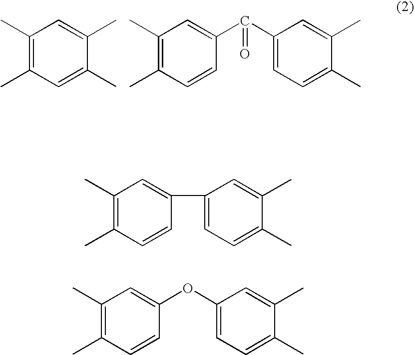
C1(C)=C(C)C=C(C)C(C)=C1.C1(C)=C(C)C=CC(C(C2=CC=C(C)C(C)=C2)=O)=C1.C1(C)=C(C)C=CC(C2=CC=C(C)C(C)=C2)=C1.C1(C)=C(C)C=CC(OC2=CC=C(C)C(C)=C2)=C1
